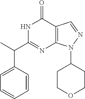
N1C(C(C2=CC=CC=C2)C)=NC2=C(C1=O)C=NN2C1CCOCC1
